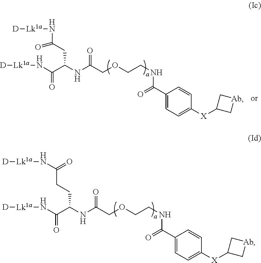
O=C(CC(C(N[Lk1a][D])=O)NC(COCCNC(C1=CC=C([X]C2C[Ab]C2)C=C1)=O)=O)N[Lk1a][D].N(C(C(CCC(N[Lk1a][D])=O)NC(COCCNC(C1=CC=C([X]C2C[Ab]C2)C=C1)=O)=O)=O)[Lk1a][D]
